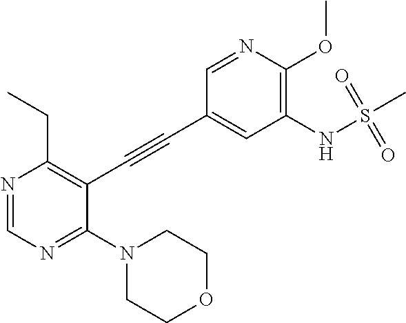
N1(C2=NC=NC(CC)=C2C#CC2=CC(NS(C)(=O)=O)=C(OC)N=C2)CCOCC1
